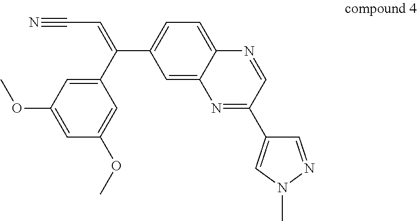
C1=C(C(C2=CC(OC)=CC(OC)=C2)=CC#N)C=C2C(=C1)N=CC(C1=CN(C)N=C1)=N2
